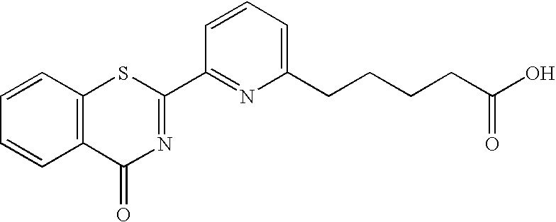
C1=CC=C(CCCCC(O)=O)N=C1C1=NC(=O)C2=C(S1)C=CC=C2
